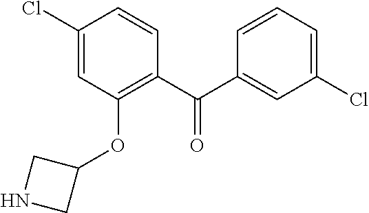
C1(Cl)=CC(OC2CNC2)=C(C(C2=CC(Cl)=CC=C2)=O)C=C1
